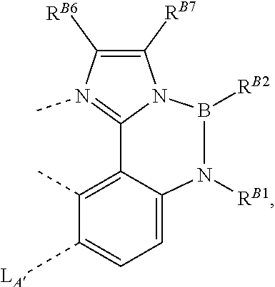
C1=C2C(=C(C)C([LA])=C1)C1=N(C)C([RB6])=C([RB7])N1B([RB2])N2[RB1]
